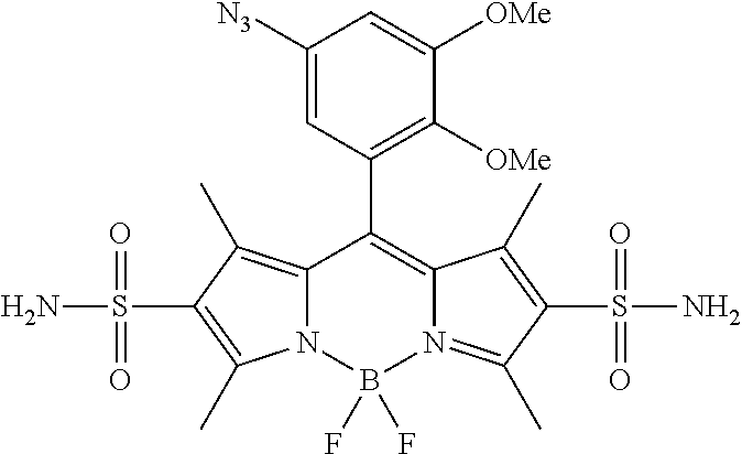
C12=C(C)C(S(N)(=O)=O)=C(C)N1B(F)(F)N1=C(C)C(S(=O)(N)=O)=C(C)C1=C2C1=C([OMe])C([OMe])=CC([N3])=C1
